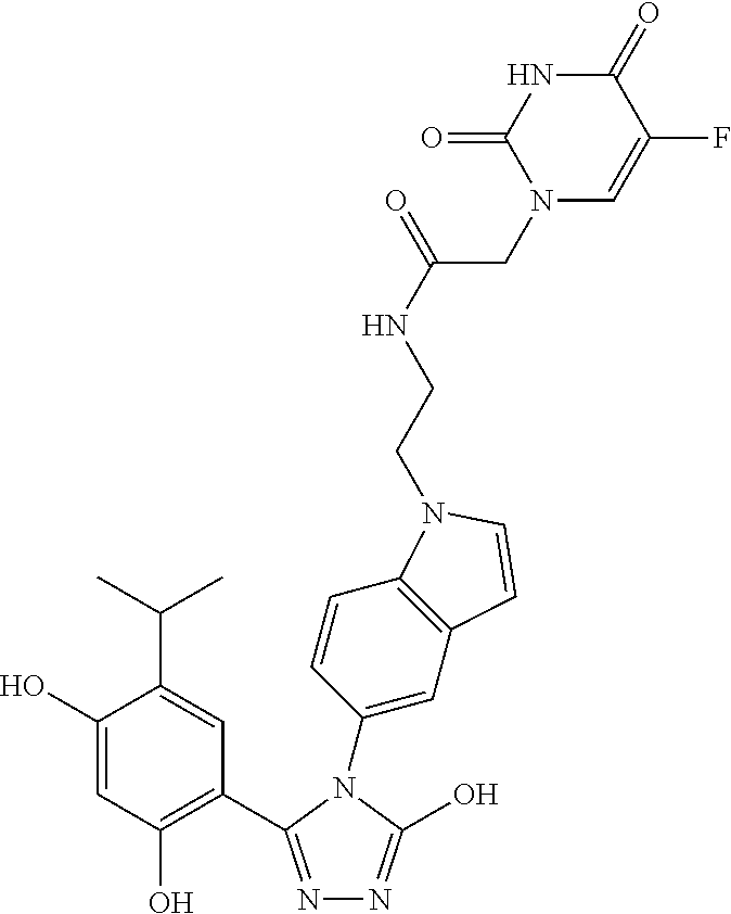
C1(O)=CC(O)=C(C2=NN=C(O)N2C2=CC3=C(C=C2)N(CCNC(CN2C=C(F)C(=O)NC2=O)=O)C=C3)C=C1C(C)C
